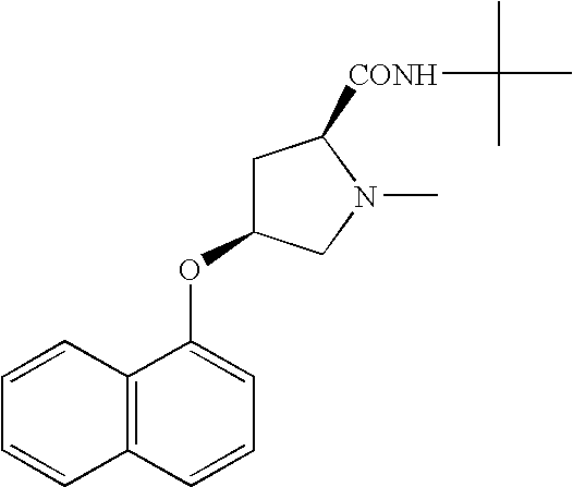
[CONH](C(C)(C)C)C1N(C)CC(OC2=CC=CC3=C2C=CC=C3)C1
